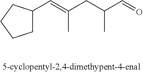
C(=C(CC(C=O)C)C)C1CCCC1
